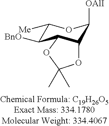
O1C(C)(C)OC2C([BnO])C([Me])OC([OAlI])C12
